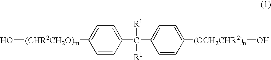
O[(CHR2CH2O)m]C1=CC=C(C(C2=CC=C([(OCH2CHR2)n]O)C=C2)([R1])[R1])C=C1
